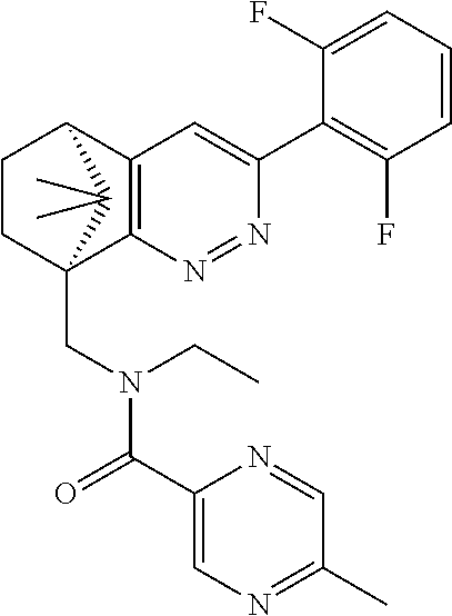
N1=NC2=C(C=C1C1=C(F)C=CC=C1F)C1CCC2(CN(C(=O)C2=CN=C(C)C=N2)CC)C1(C)C
